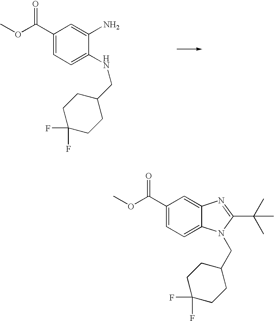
C1(C(OC)=O)=CC=C(NCC2CCC(F)(F)CC2)C(N)=C1.C1(C(OC)=O)=CC=C2C(=C1)N=C(C(C)(C)C)N2CC1CCC(F)(F)CC1
